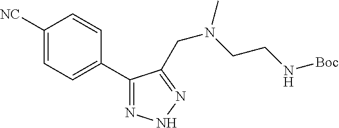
C1([NC])=CC=C(C2=NNN=C2CN(CCN[Boc])C)C=C1
